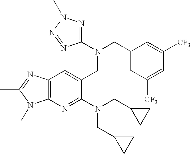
C12=C(N=C(N(CC3CC3)CC3CC3)C(CN(C3=NN(C)N=N3)CC3=CC([CF3])=CC([CF3])=C3)=C1)N(C)C(C)=N2
